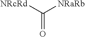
C(=O)([NRcRd])[NRaRb]
